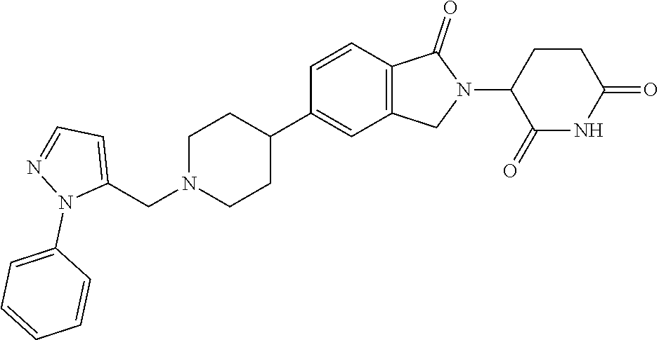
C1=CC2=C(C=C1C1CCN(CC3=CC=NN3C3=CC=CC=C3)CC1)CN(C1C(=O)NC(=O)CC1)C2=O
